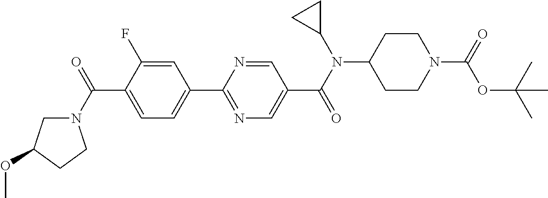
C1(C(N2CC(OC)CC2)=O)=CC=C(C2=NC=C(C(N(C3CC3)C3CCN(C(=O)OC(C)(C)C)CC3)=O)C=N2)C=C1F
